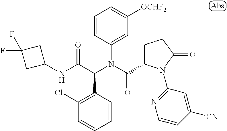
C1=CC(N(C(=O)C2CCC(=O)N2C2=NC=CC([CN])=C2)C(C(NC2CC(F)(F)C2)=O)C2=C(Cl)C=CC=C2)=CC([OCHF2])=C1
